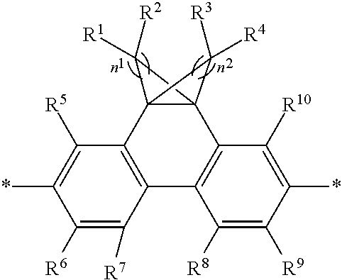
C123C([R2])([R1])C1(C1=C(C([R7])=C([R6])C(*)=C1[R5])C1=C2C([R10])=C(*)C([R9])=C1[R8])C3([R3])[R4]
